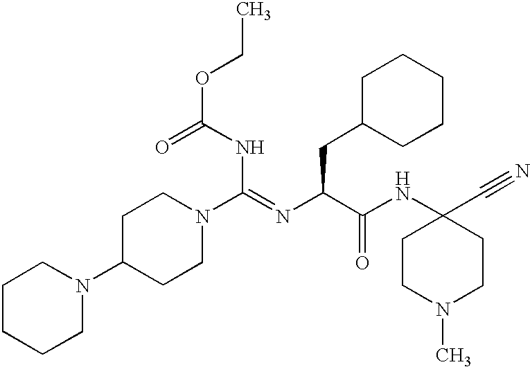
C(NC(=O)OCC)(=NC(C(NC1(C#N)CCN(C)CC1)=O)CC1CCCCC1)N1CCC(N2CCCCC2)CC1
